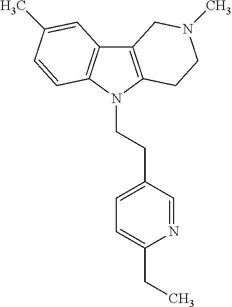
C12=C(N(CCC3=CC=C(CC)N=C3)C3=C1C=C(C)C=C3)CCN(C)C2
